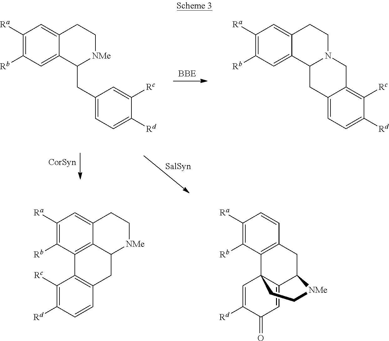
C1([Ra])=C([Rb])C=C2C(=C1)CC[NMe]C2CC1=CC=C([Rd])C([Rc])=C1.[BBE].C1([Ra])=C([Rb])C=C2C(=C1)CCN1C2CC2=CC=C([Rd])C([Rc])=C2C1.C1([Ra])=C([Rb])C2=C3C(=C1)CC[NMe]C3CC1=C2C([Rc])=C([Rd])C=C1.C1([Ra])=C([Rb])C2=C(C=C1)CC1C3=CC(=O)C([Rd])=CC23CC[NMe]1
